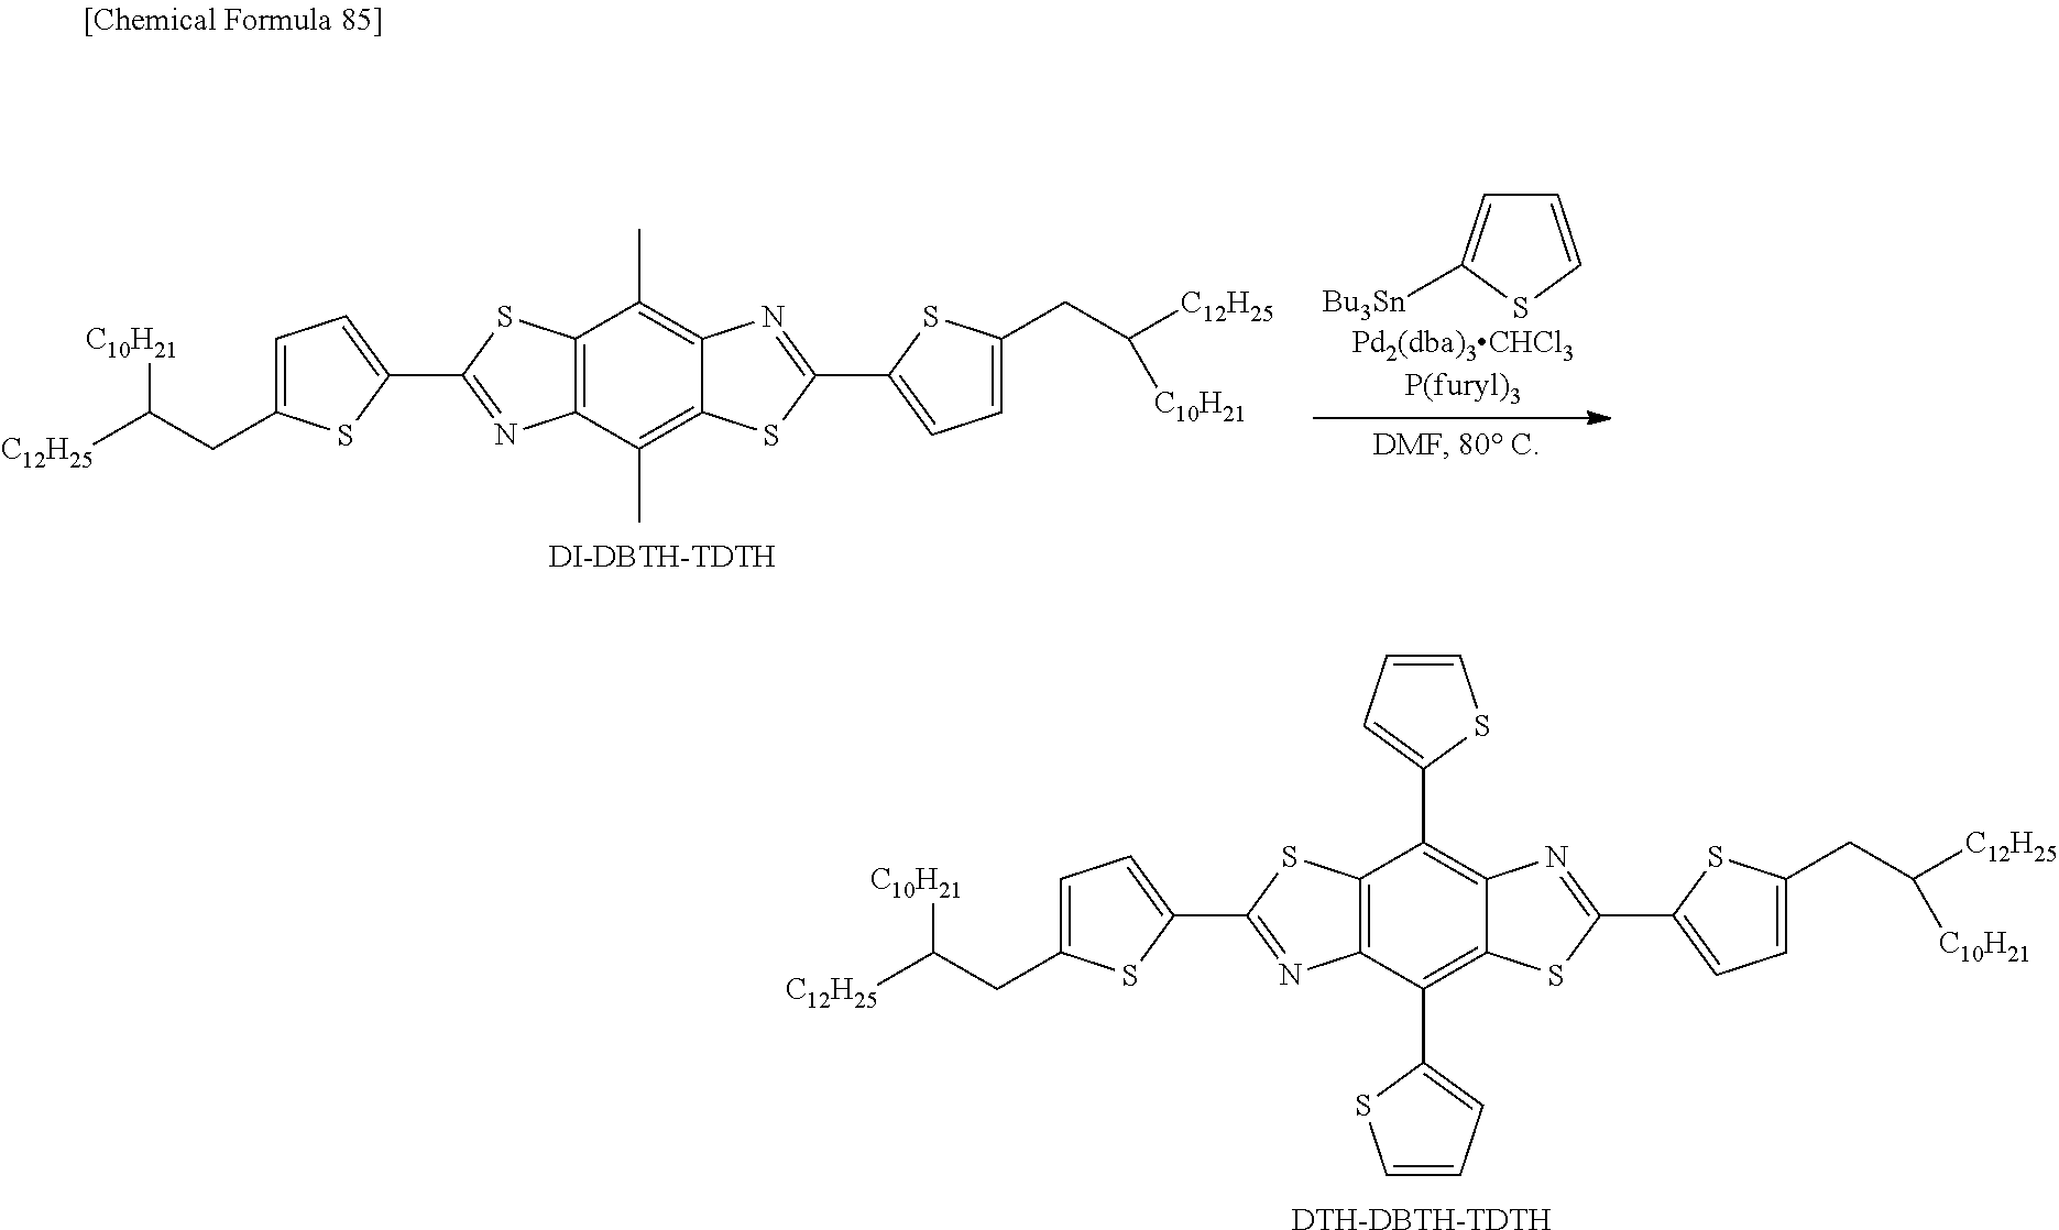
C12=C(C(C)=C3C(=C1C)N=C(C1=CC=C(CC([C12H25])[C10H21])S1)S3)N=C(C1=CC=C(CC([C10H21])[C12H25])S1)S2.[DI-DBTH-TDTH].C1=CSC([Bu3Sn])=C1.C12=C(C(C3=CC=CS3)=C3C(=C1C1=CC=CS1)N=C(C1=CC=C(CC([C12H25])[C10H21])S1)S3)N=C(C1=CC=C(CC([C10H21])[C12H25])S1)S2.[DTH-DBTH-TDTH]
